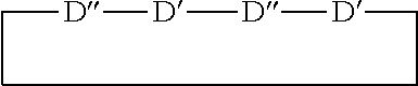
C[D][D][D][D]C
